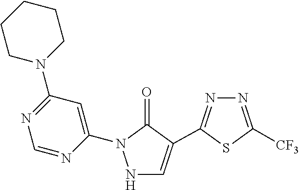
N1=C(N2CCCCC2)C=C(N2NC=C(C3=NN=C([CF3])S3)C2=O)N=C1
